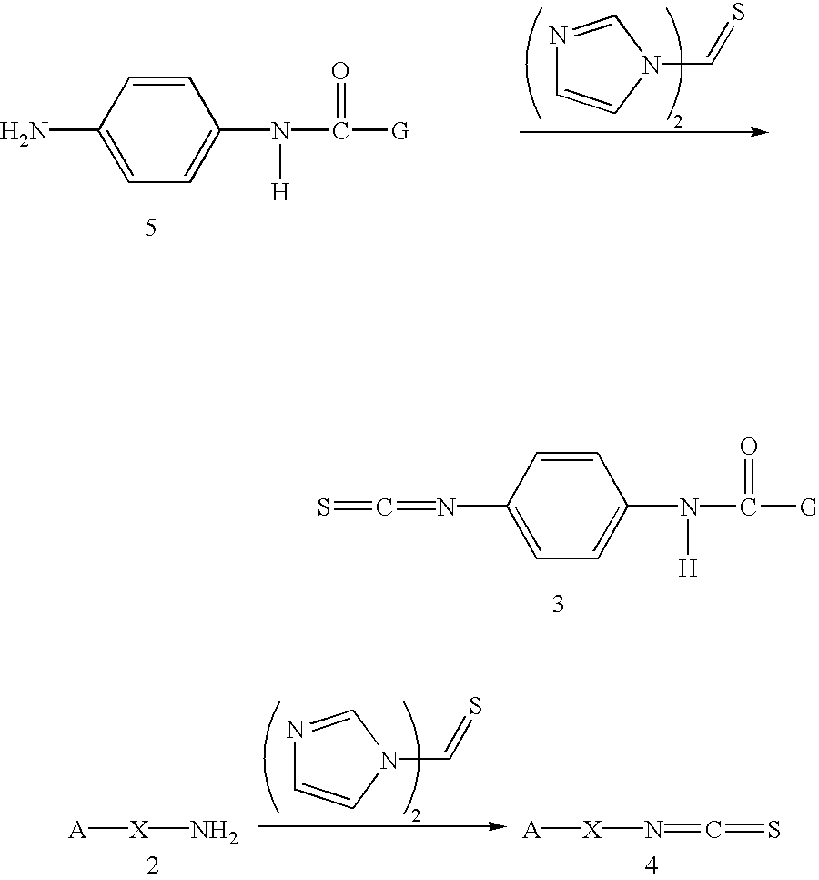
C1(N=C=S)=CC=C(N(C([G])=O)[H])C=C1.C1(N)=CC=C(N(C([G])=O)[H])C=C1.N1(C=S)C=NC=C1.[A][X]N.[A][X]N=C=S.N1(C=S)C=NC=C1
